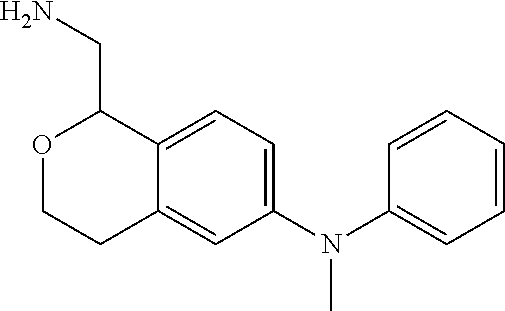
C12=CC=C(N(C3=CC=CC=C3)C)C=C1CCOC2CN
